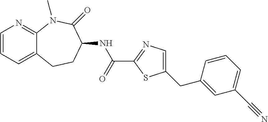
C1=CC=C2C(=N1)N(C)C(=O)C(NC(C1=NC=C(CC3=CC(C#N)=CC=C3)S1)=O)CC2
